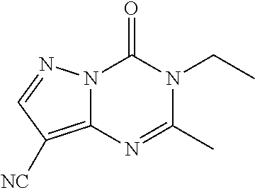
N1(CC)C(C)=NC2=C([NC])C=NN2C1=O
